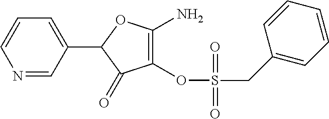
N1=CC(C2C(=O)C(OS(CC3=CC=CC=C3)(=O)=O)=C(N)O2)=CC=C1
